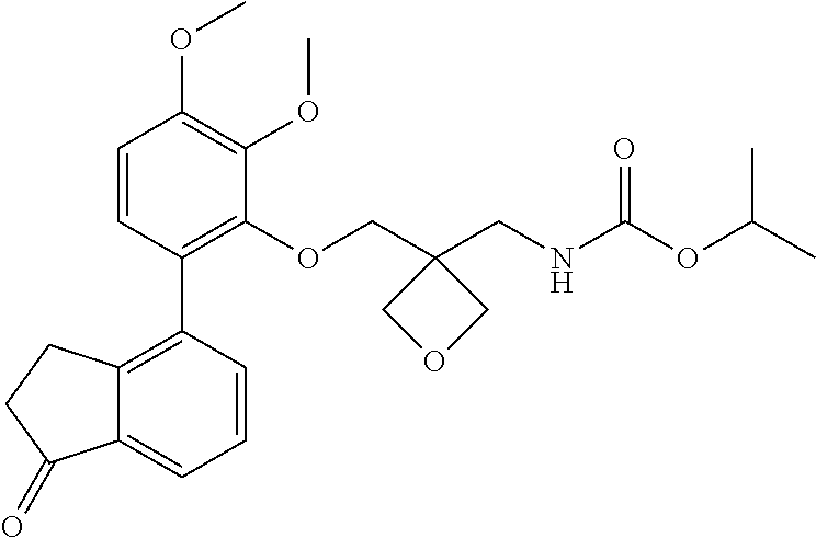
C1=CC(C2=C3C(=CC=C2)C(=O)CC3)=C(OCC2(CNC(OC(C)C)=O)COC2)C(OC)=C1OC
